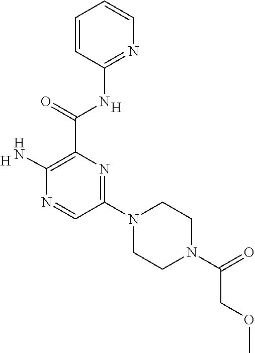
[H].C(C1=C(N)N=CC(N2CCN(C(=O)COC)CC2)=N1)(=O)NC1=NC=CC=C1.[H]
